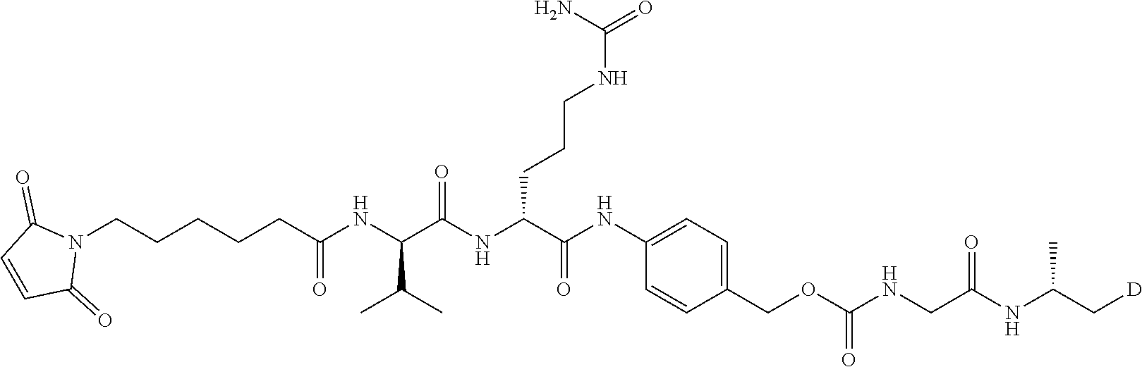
N1(CCCCCC(NC(C(NC(C(NC2=CC=C(COC(=O)NCC(NC(C[D])C)=O)C=C2)=O)CCCNC(=O)N)=O)C(C)C)=O)C(=O)C=CC1=O
